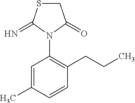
C1SC(=N)N(C2=C(CCC)C=CC(C)=C2)C1=O
